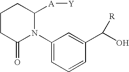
C1(N2C([A][Y])CCCC2=O)=CC=CC(C(O)[R])=C1
